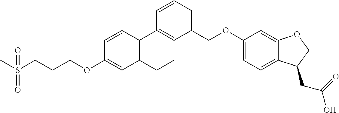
CS(CCCOC1=CC2=C(C(C)=C1)C1=C(C(COC3=CC=C4C(=C3)OCC4CC(=O)O)=CC=C1)CC2)(=O)=O
